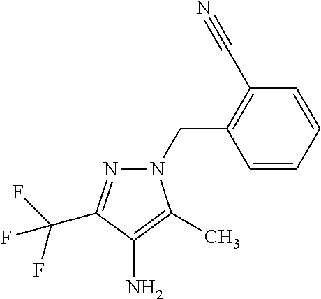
N1(CC2=C(C#N)C=CC=C2)N=C(C(F)(F)F)C(N)=C1C
